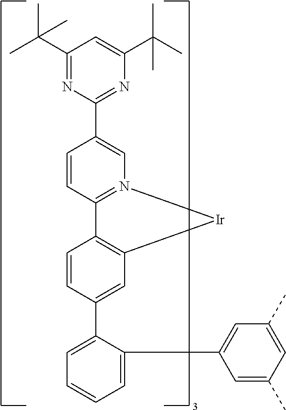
C1=C(C2=CC3=C(C=C2)C2=N(C=C(C4=NC(C(C)(C)C)=CC(C(C)(C)C)=N4)C=C2)[Ir]3)C(C2=CC(C)=CC(C)=C2)=CC=C1
